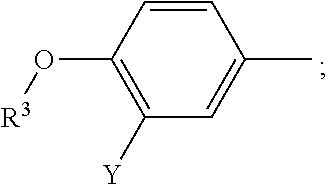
C1(O[R3])=C([Y])C=C(C)C=C1
